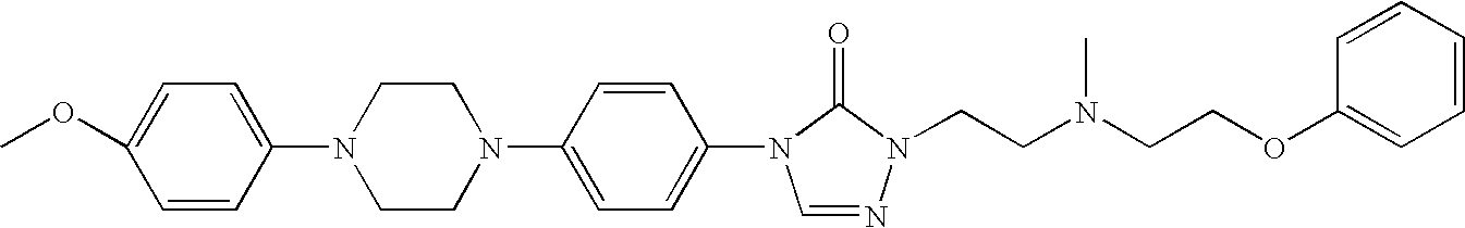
C1=CC(N2CCN(C3=CC=C(N4C=NN(CCN(CCOC5=CC=CC=C5)C)C4=O)C=C3)CC2)=CC=C1OC
